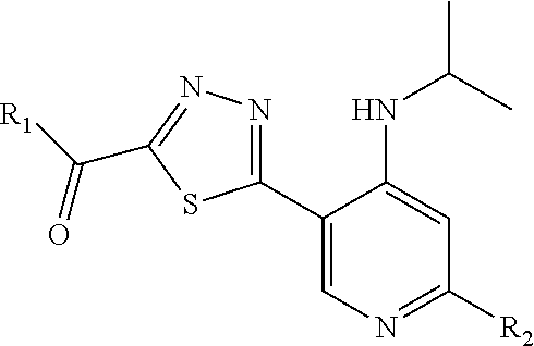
C1(C2=CN=C([R2])C=C2NC(C)C)=NN=C(C([R1])=O)S1
